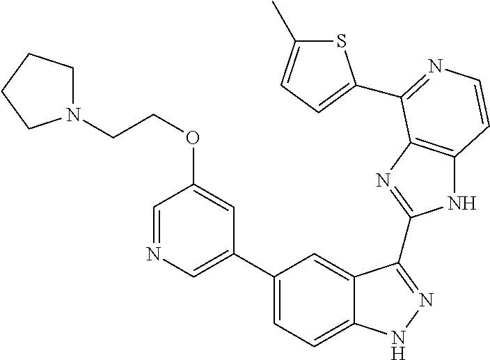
C1(C2=CN=CC(OCCN3CCCC3)=C2)=CC=C2C(=C1)C(C1=NC3=C(N1)C=CN=C3C1=CC=C(C)S1)=NN2
